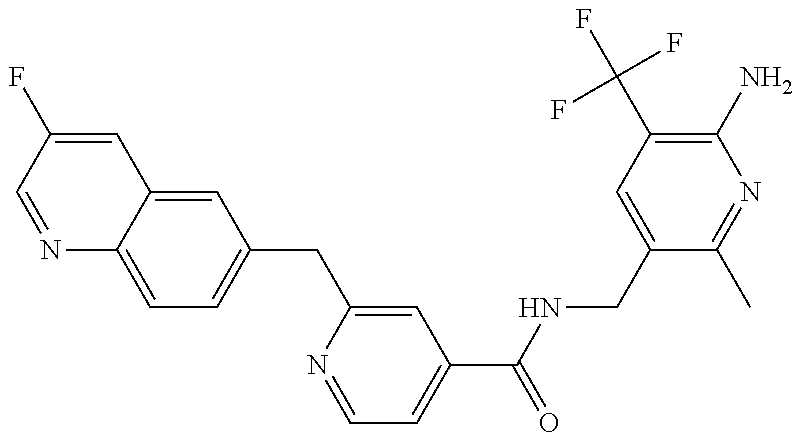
N1=CC(F)=CC2=CC(CC3=CC(C(NCC4=CC(C(F)(F)F)=C(N)N=C4C)=O)=CC=N3)=CC=C12
